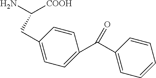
NC([COOH])CC1=CC=C(C(C2=CC=CC=C2)=O)C=C1
